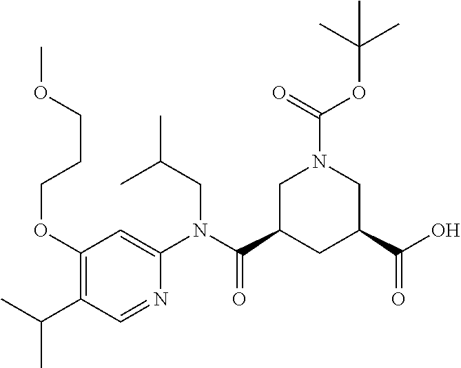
COCCCOC1=C(C(C)C)C=NC(N(C(C2CC(C(O)=O)CN(C(OC(C)(C)C)=O)C2)=O)CC(C)C)=C1
